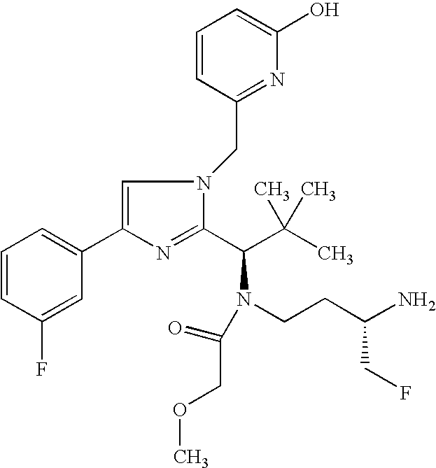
C1=CC(F)=CC(C2=CN(CC3=NC(O)=CC=C3)C(C(C(C)(C)C)N(CCC(N)CF)C(=O)COC)=N2)=C1
